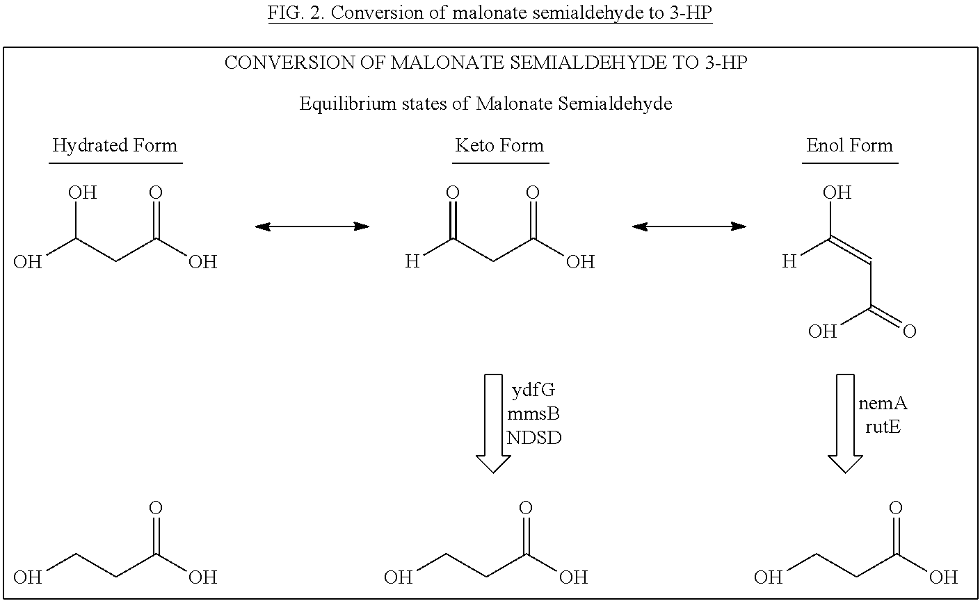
OC(CC(O)=O)O.OC(=CC(=O)O)[H].O=C(CC(O)=O)[H].C(CC(O)=O)O.C(CC(O)=O)O.C(CC(O)=O)O
